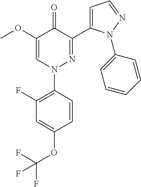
C1(OC)=CN(C2=C(F)C=C(OC(F)(F)F)C=C2)N=C(C2=CC=NN2C2=CC=CC=C2)C1=O
